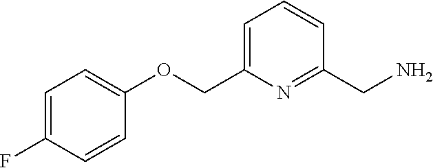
C1=C(F)C=CC(OCC2=CC=CC(CN)=N2)=C1
